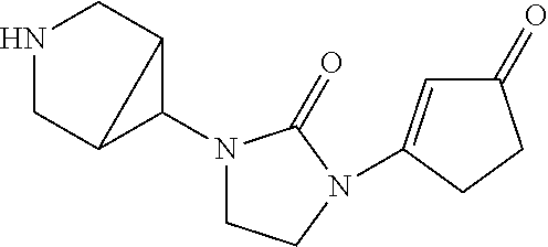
N1CC2C(N3CCN(C4=CC(=O)CC4)C3=O)C2C1
